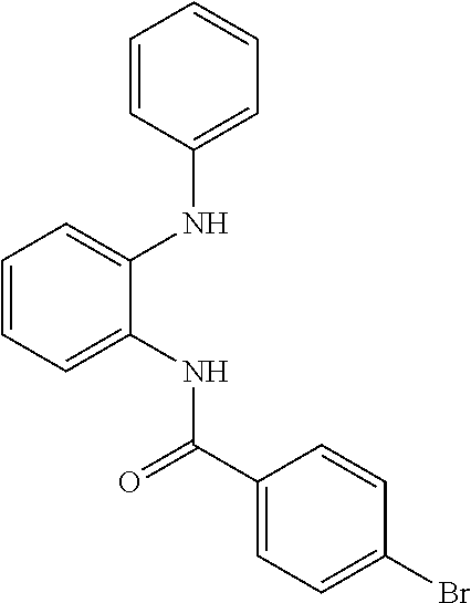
C1=CC=C(NC(C2=CC=C(Br)C=C2)=O)C(NC2=CC=CC=C2)=C1
